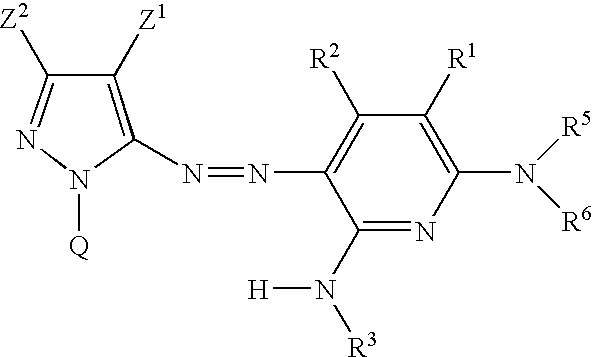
N1=C([Z2])C([Z1])=C(N=NC2=C([R2])C([R1])=C(N([R5])[R6])N=C2N([H])[R3])N1[Q]
